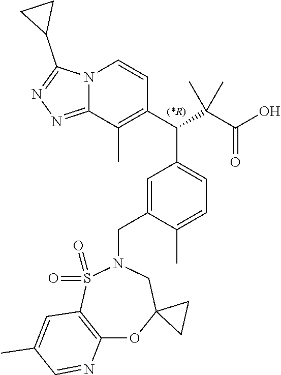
C12=NN=C(C3CC3)N1C=CC(C(C(C(O)=O)(C)C)C1=CC=C(C)C(CN3CC4(OC5=C(S3(=O)=O)C=C(C)C=N5)CC4)=C1)=C2C
